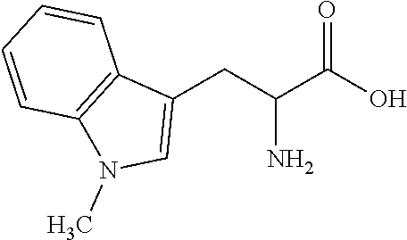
O=C(O)C(CC1=CN(C)C2=C1C=CC=C2)N
